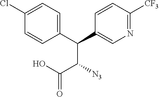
C(C1=CN=C([CF3])C=C1)(C(C(=O)O)[N3])C1=CC=C(Cl)C=C1
